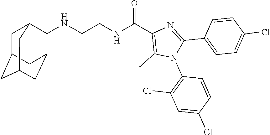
N(CCNC(C1=C(C)N(C2=C(Cl)C=C(Cl)C=C2)C(C2=CC=C(Cl)C=C2)=N1)=O)C1C2CC3CC(CC1C3)C2
